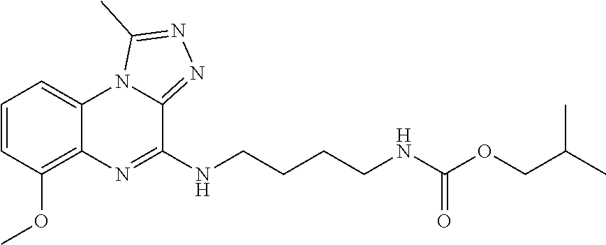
C1=CC(OC)=C2C(=C1)N1C(=NN=C1C)C(NCCCCNC(OCC(C)C)=O)=N2
